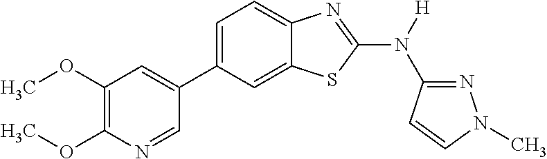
C1(OC)=C(OC)N=CC(C2=CC=C3C(=C2)SC(N([H])C2=NN(C)C=C2)=N3)=C1
